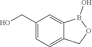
C1(CO)=CC=C2C(=C1)B(O)OC2
